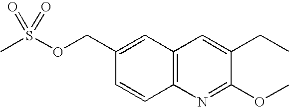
O(CC1=CC2=C(C=C1)N=C(OC)C(CC)=C2)S(C)(=O)=O
